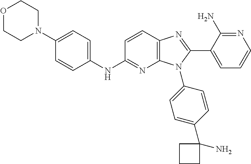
C12=C(C=CC(NC3=CC=C(N4CCOCC4)C=C3)=N1)N=C(C1=CC=CN=C1N)N2C1=CC=C(C2(N)CCC2)C=C1
